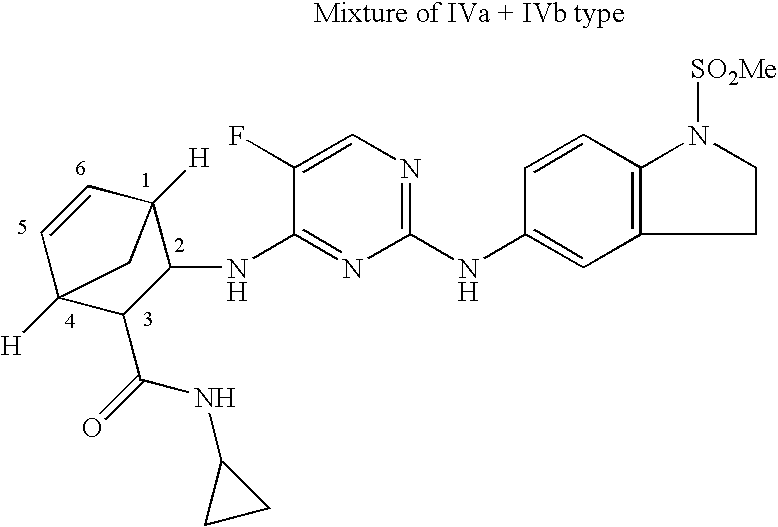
C1(NC2=CC3=C(C=C2)N([SO2Me])CC3)=NC=C(F)C(NC2C3([H])C=CC([H])(C2C(=O)NC2CC2)C3)=N1
